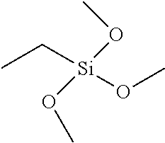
C([Si](OC)(OC)OC)C
